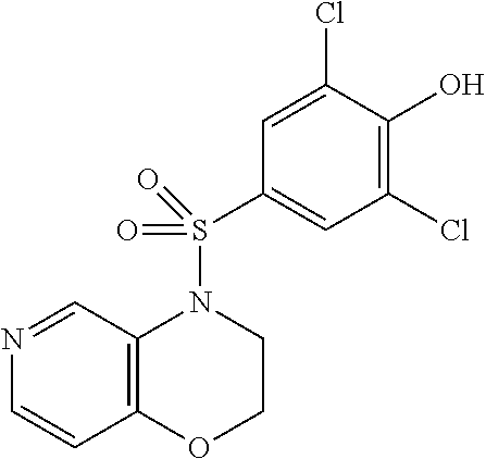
N1=CC2=C(C=C1)OCCN2S(C1=CC(Cl)=C(O)C(Cl)=C1)(=O)=O
